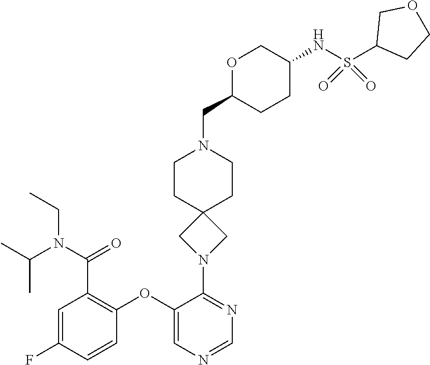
C1=C(F)C=CC(OC2=CN=CN=C2N2CC3(C2)CCN(CC2CCC(NS(C4CCOC4)(=O)=O)CO2)CC3)=C1C(N(CC)C(C)C)=O
